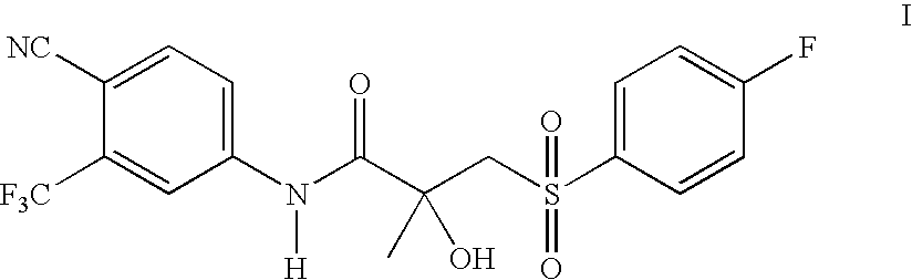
C1([NC])=CC=C(N(C(C(CS(C2=CC=C(F)C=C2)(=O)=O)(C)O)=O)[H])C=C1[F3C]
